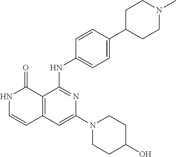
C1=CC(NC2=NC(N3CCC(O)CC3)=CC3=C2C(=O)NC=C3)=CC=C1C1CCN(C)CC1
